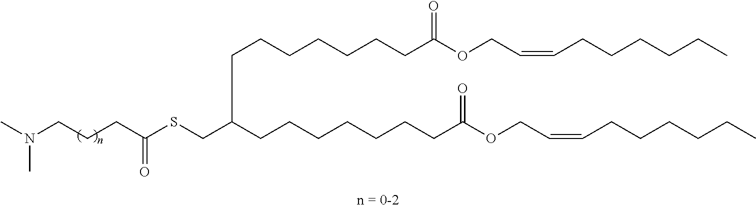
CN(CCCC(SCC(CCCCCCCC(OCC=CCCCCCC)=O)CCCCCCCC(OCC=CCCCCCC)=O)=O)C
